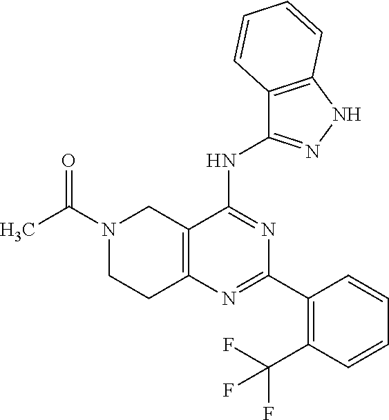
N1(C(=O)C)CCC2=C(C1)C(NC1=NNC3=C1C=CC=C3)=NC(C1=C(C(F)(F)F)C=CC=C1)=N2
